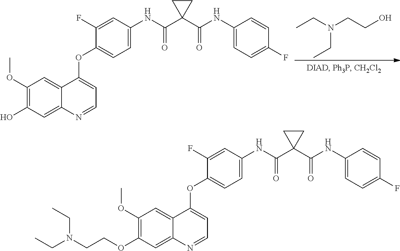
C1(OC)=C(O)C=C2C(=C1)C(OC1=CC=C(NC(C3(C(NC4=CC=C(F)C=C4)=O)CC3)=O)C=C1F)=CC=N2.N(CC)(CC)CCO.C1(OC)=C(OCCN(CC)CC)C=C2C(=C1)C(OC1=CC=C(NC(C3(C(NC4=CC=C(F)C=C4)=O)CC3)=O)C=C1F)=CC=N2
